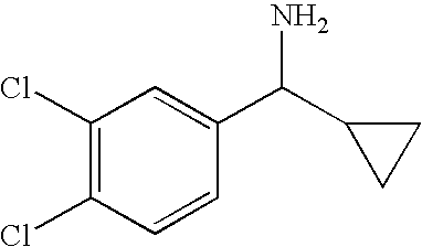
C1(Cl)=C(Cl)C=CC(C(C2CC2)N)=C1
